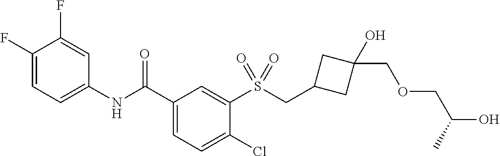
C1(F)=CC=C(NC(C2=CC=C(Cl)C(S(=O)(=O)CC3CC(O)(COCC(O)C)C3)=C2)=O)C=C1F
